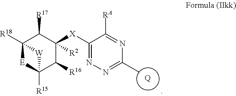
[Q].C1([X]C2([R2])C([R17])C3([R18])[E]C([R15])(C2[R16])[W]3)=NN=C(C)N=C1[RA]
